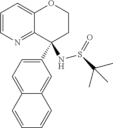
C1=C2C(=CC(C3(NS(=O)C(C)(C)C)CCOC4=CC=CN=C34)=C1)C=CC=C2
